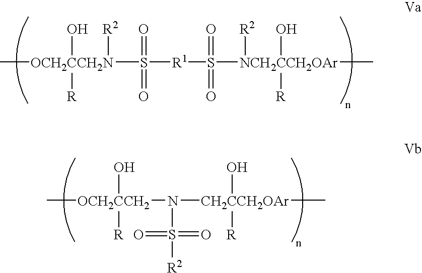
C[OCH2CCH2N](O)([R])(S(=O)(=O)[R1]S([NCH2CCH2OAr](C)(O)([R])[R2])(=O)=O)[R2].C[OCH2CCH2](O)([R])N([CH2CCH2OAr](C)(O)[R])S(=O)(=O)[R2]
